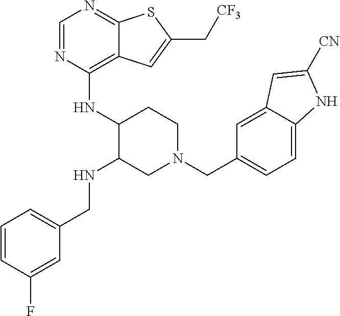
C1=NC(NC2C(NCC3=CC=CC(F)=C3)CN(CC3=CC=C4C(=C3)C=C([CN])N4)CC2)=C2C(=N1)SC(C[CF3])=C2
